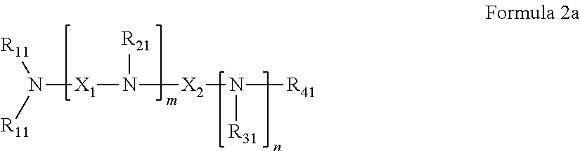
[R11]N([R11])[X1]N([R21])[X2]N([R31])[R41]
